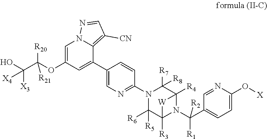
C1(C2=CC(OC(C([X4])([X3])O)([R21])[R20])=CN3C2=C([CN])C=N3)=CN=C(N2C([R6])([R5])C3([R3])N(C(C4=CC=C(O[X])N=C4)([R1])[R2])C([R4])(C2([R7])[R8])[W]3)C=C1
